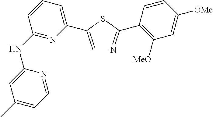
C1(NC2=NC(C3=CN=C(C4=C([MeO])C=C([OMe])C=C4)S3)=CC=C2)=CC(C)=CC=N1
